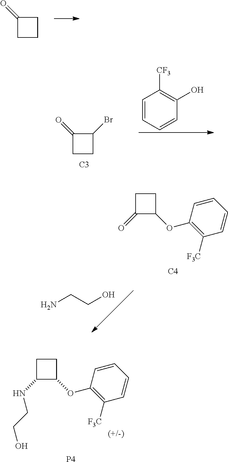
C1(=O)CCC1.C1(=O)CCC1Br.[C3].C1=CC=CC(O)=C1[CF3].C1C(=O)C(OC2=C([F3C])C=CC=C2)C1.[C4].NCCO.C1C(NCCO)C(OC2=C([F3C])C=CC=C2)C1.[P4]
